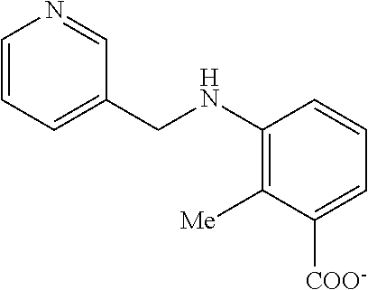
C1=CC=C(CNC2=C([Me])C([COO-])=CC=C2)C=N1
